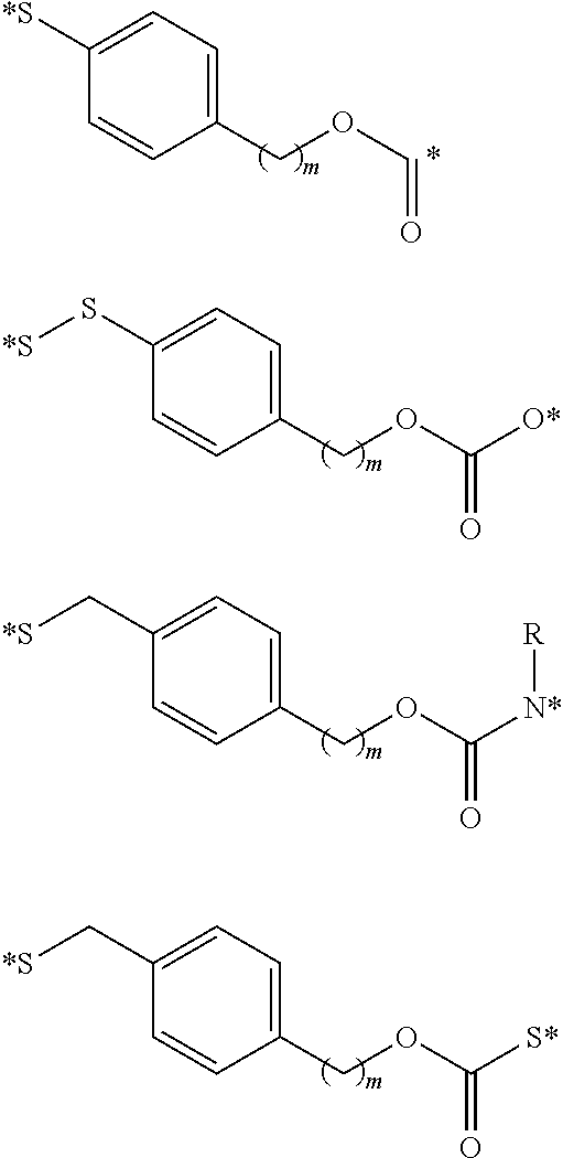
C1=C([*S])C=CC(COC=O)=C1.C1=C(S[*S])C=CC(COC(=O)[O*])=C1.C1=C(C[*S])C=CC(COC(=O)[N*][R])=C1.C1=C(C[*S])C=CC(COC(=O)[S*])=C1
